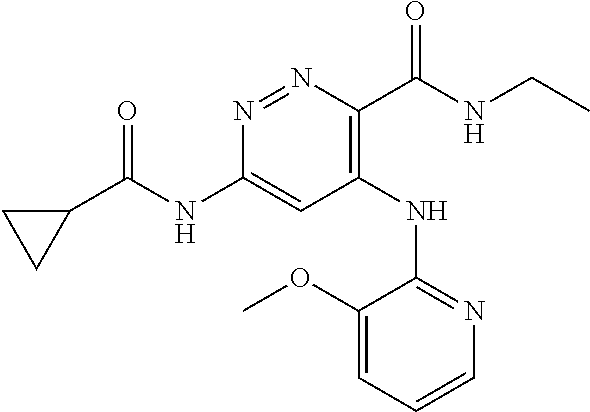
N1=NC(C(NCC)=O)=C(NC2=NC=CC=C2OC)C=C1NC(C1CC1)=O
